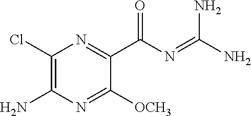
C1(Cl)=C(N)N=C([OCH3])C(C(N=C(N)N)=O)=N1
